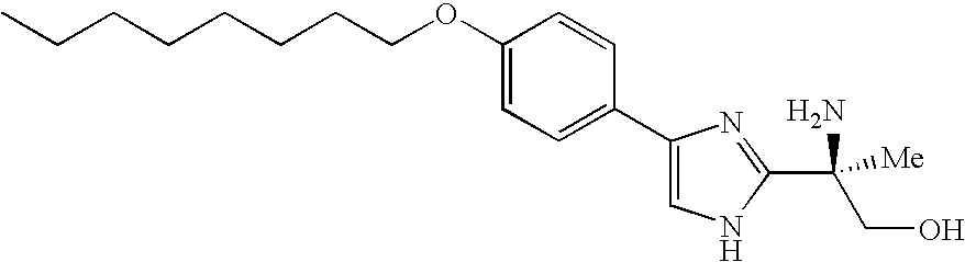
CCCCCCCCOC1=CC=C(C2=CNC(C(CO)(N)[Me])=N2)C=C1
